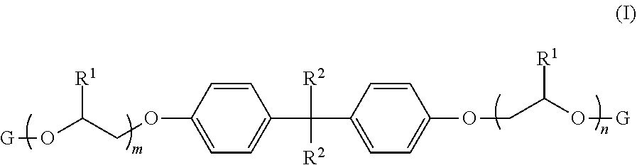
O(C(COC1=CC=C(C(C2=CC=C(OCC(O[G])[R1])C=C2)([R2])[R2])C=C1)[R1])[G]
